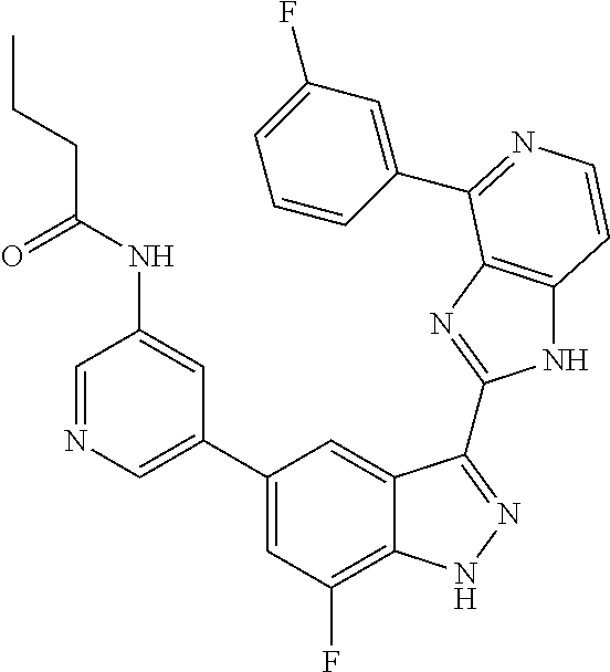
C1(C2=CN=CC(NC(CCC)=O)=C2)=CC(F)=C2C(=C1)C(C1=NC3=C(N1)C=CN=C3C1=CC(F)=CC=C1)=NN2
